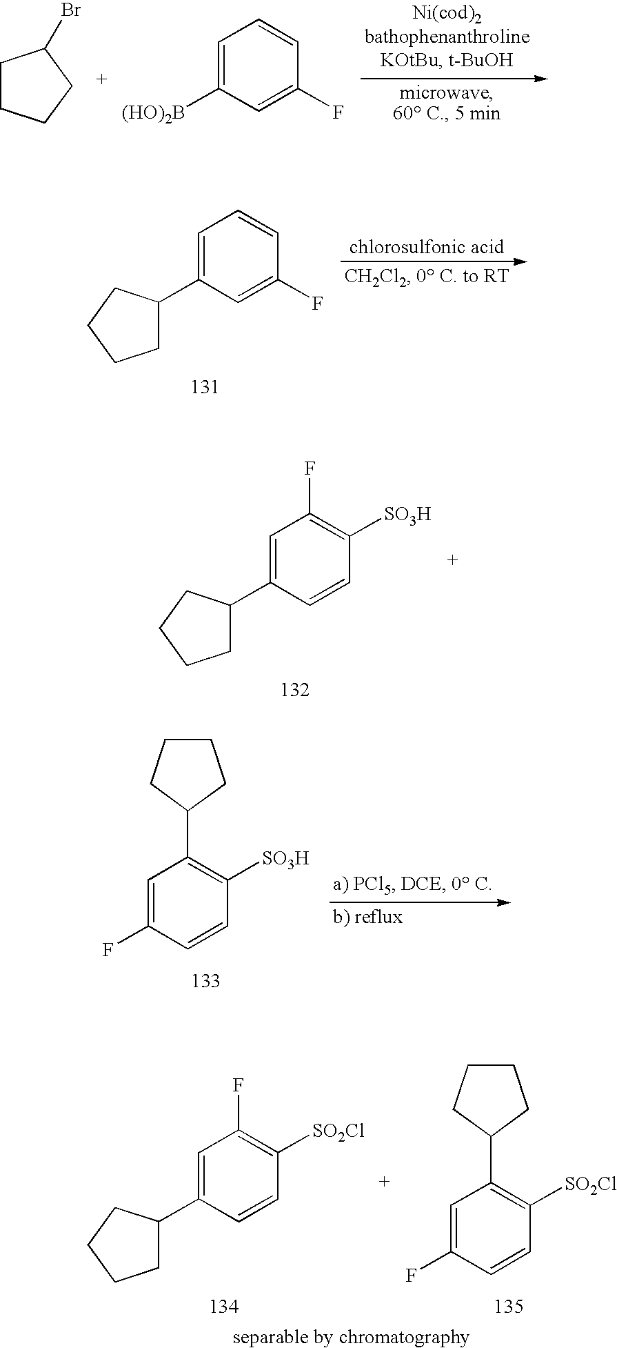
C1CCCC1Br.C1=C([(HO)2B])C=C(F)C=C1.C1C(C2=CC=CC(F)=C2)CCC1.C1C(C2=CC(F)=C([SO3H])C=C2)CCC1.C1=C(F)C=CC([SO3H])=C1C1CCCC1.C1C(C2=CC(F)=C([SO2Cl])C=C2)CCC1.C1=C(F)C=CC([SO2Cl])=C1C1CCCC1
